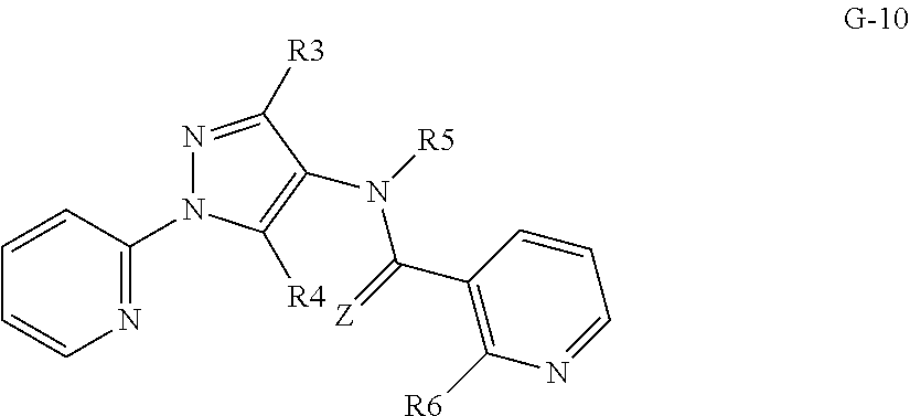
C1=CC(N2N=C([R3])C(N([R5])C(=[Z])C3=C([R6])N=CC=C3)=C2[R4])=NC=C1
